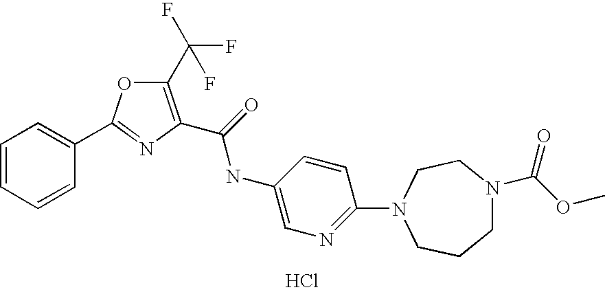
C1=CC(C2=NC(C(=O)NC3=CN=C(N4CCN(C(OC)=O)CCC4)C=C3)=C(C(F)(F)F)O2)=CC=C1.Cl
